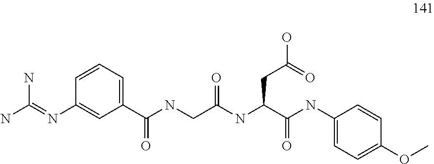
C1=CC=C(C(NCC(NC(C(=O)NC2=CC=C(OC)C=C2)CC(=O)O)=O)=O)C=C1N=C(N)N
